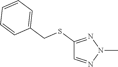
C1=NN(C)N=C1SCC1=CC=CC=C1
